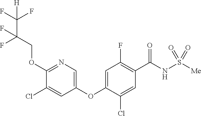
C1(OCC(F)(F)C(F)(F)[H])=NC=C(OC2=CC(F)=C(C(NS([Me])(=O)=O)=O)C=C2Cl)C=C1Cl
